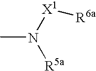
CN([R5a])[X1][R6a]
